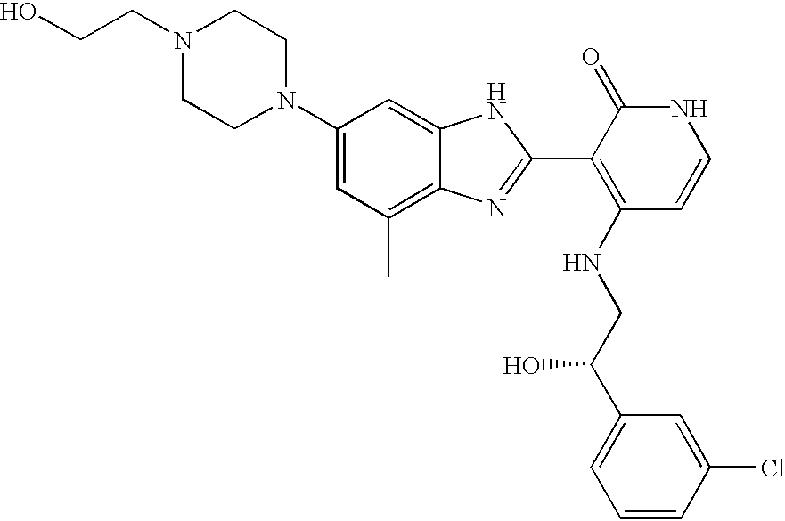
N1(CCO)CCN(C2=CC(C)=C3C(=C2)NC(C2=C(NCC(C4=CC=CC(Cl)=C4)O)C=CNC2=O)=N3)CC1
